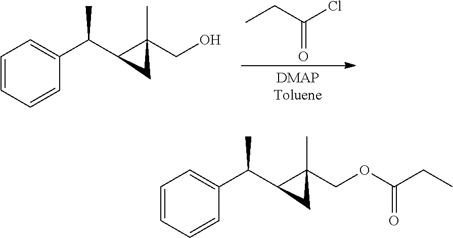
C1=CC=CC(C(C2C(CO)(C)C2)C)=C1.CCC(Cl)=O.C1=CC=CC(C(C2C(COC(CC)=O)(C)C2)C)=C1
